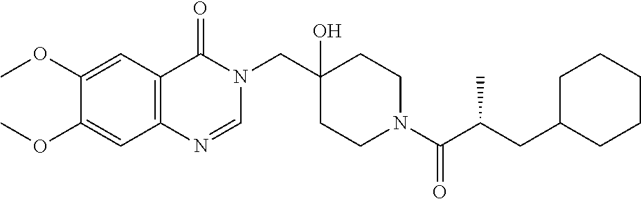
C(C1(O)CCN(C(C(CC2CCCCC2)C)=O)CC1)N1C(=O)C2=C(N=C1)C=C(OC)C(OC)=C2
